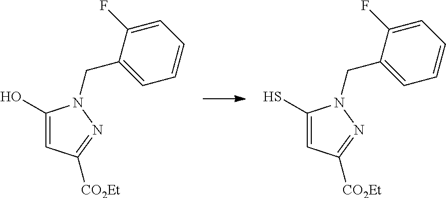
C1(O)=CC([CO2Et])=NN1CC1=CC=CC=C1F.C1(S)=CC([CO2Et])=NN1CC1=CC=CC=C1F
